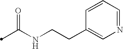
C(NCCC1=CN=CC=C1)(C)=O
